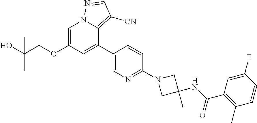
C1=C(OCC(O)(C)C)C=C(C2=CN=C(N3CC(C)(NC(=O)C4=C(C)C=CC(F)=C4)C3)C=C2)C2=C([CN])C=NN12
